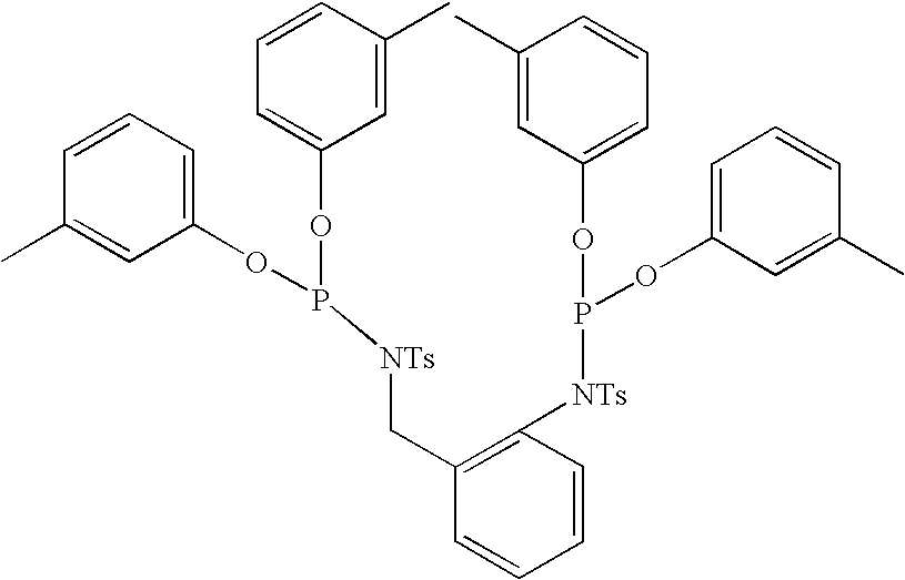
C1=CC(C)=CC(OP(OC2=CC=CC(C)=C2)[NTs]CC2=C([NTs]P(OC3=CC=CC(C)=C3)OC3=CC=CC(C)=C3)C=CC=C2)=C1
